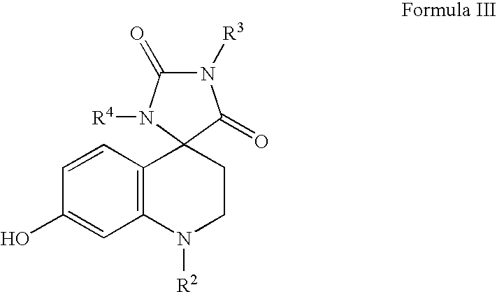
N1([R3])C(=O)N([R4])C2(C1=O)C1=C(N([R2])CC2)C=C(O)C=C1
